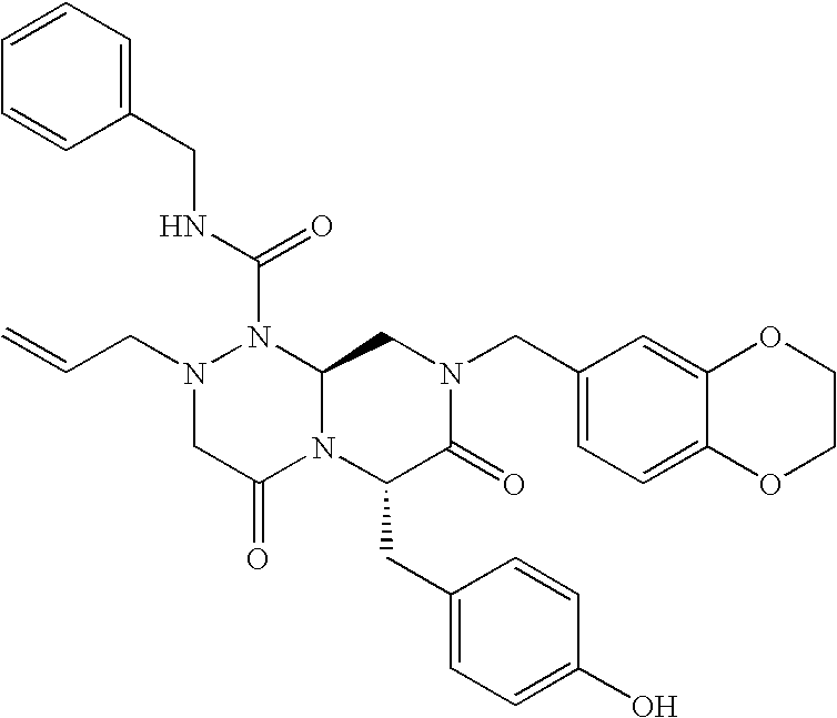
N1(C(NCC2=CC=CC=C2)=O)N(CC=C)CC(=O)N2C1CN(CC1=CC=C3C(=C1)OCCO3)C(=O)C2CC1=CC=C(O)C=C1
